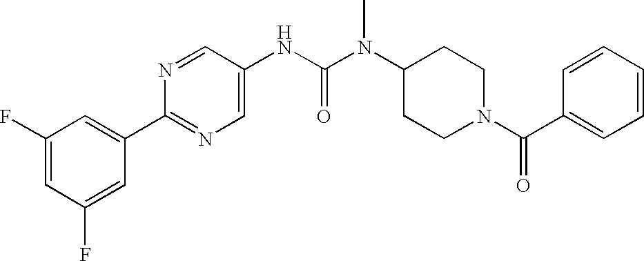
C1(C2=CC(F)=CC(F)=C2)=NC=C(NC(N(C2CCN(C(C3=CC=CC=C3)=O)CC2)C)=O)C=N1
